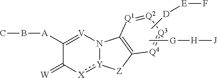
C[G][H][J].CB[A]C1=[V]N2[Y](:[X]C1=[W])[Z]C1=C2[Q1]=[Q2][Q3]=[Q4]1.C[D][E]F
